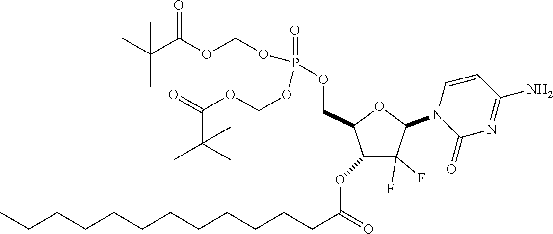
C1(F)(F)C(N2C(=O)N=C(N)C=C2)OC(COP(=O)(OCOC(=O)C(C)(C)C)OCOC(C(C)(C)C)=O)C1OC(CCCCCCCCCCCC)=O
